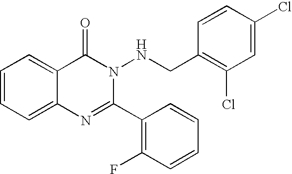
C12=CC=CC=C1C(=O)N(NCC1=C(Cl)C=C(Cl)C=C1)C(C1=C(F)C=CC=C1)=N2
